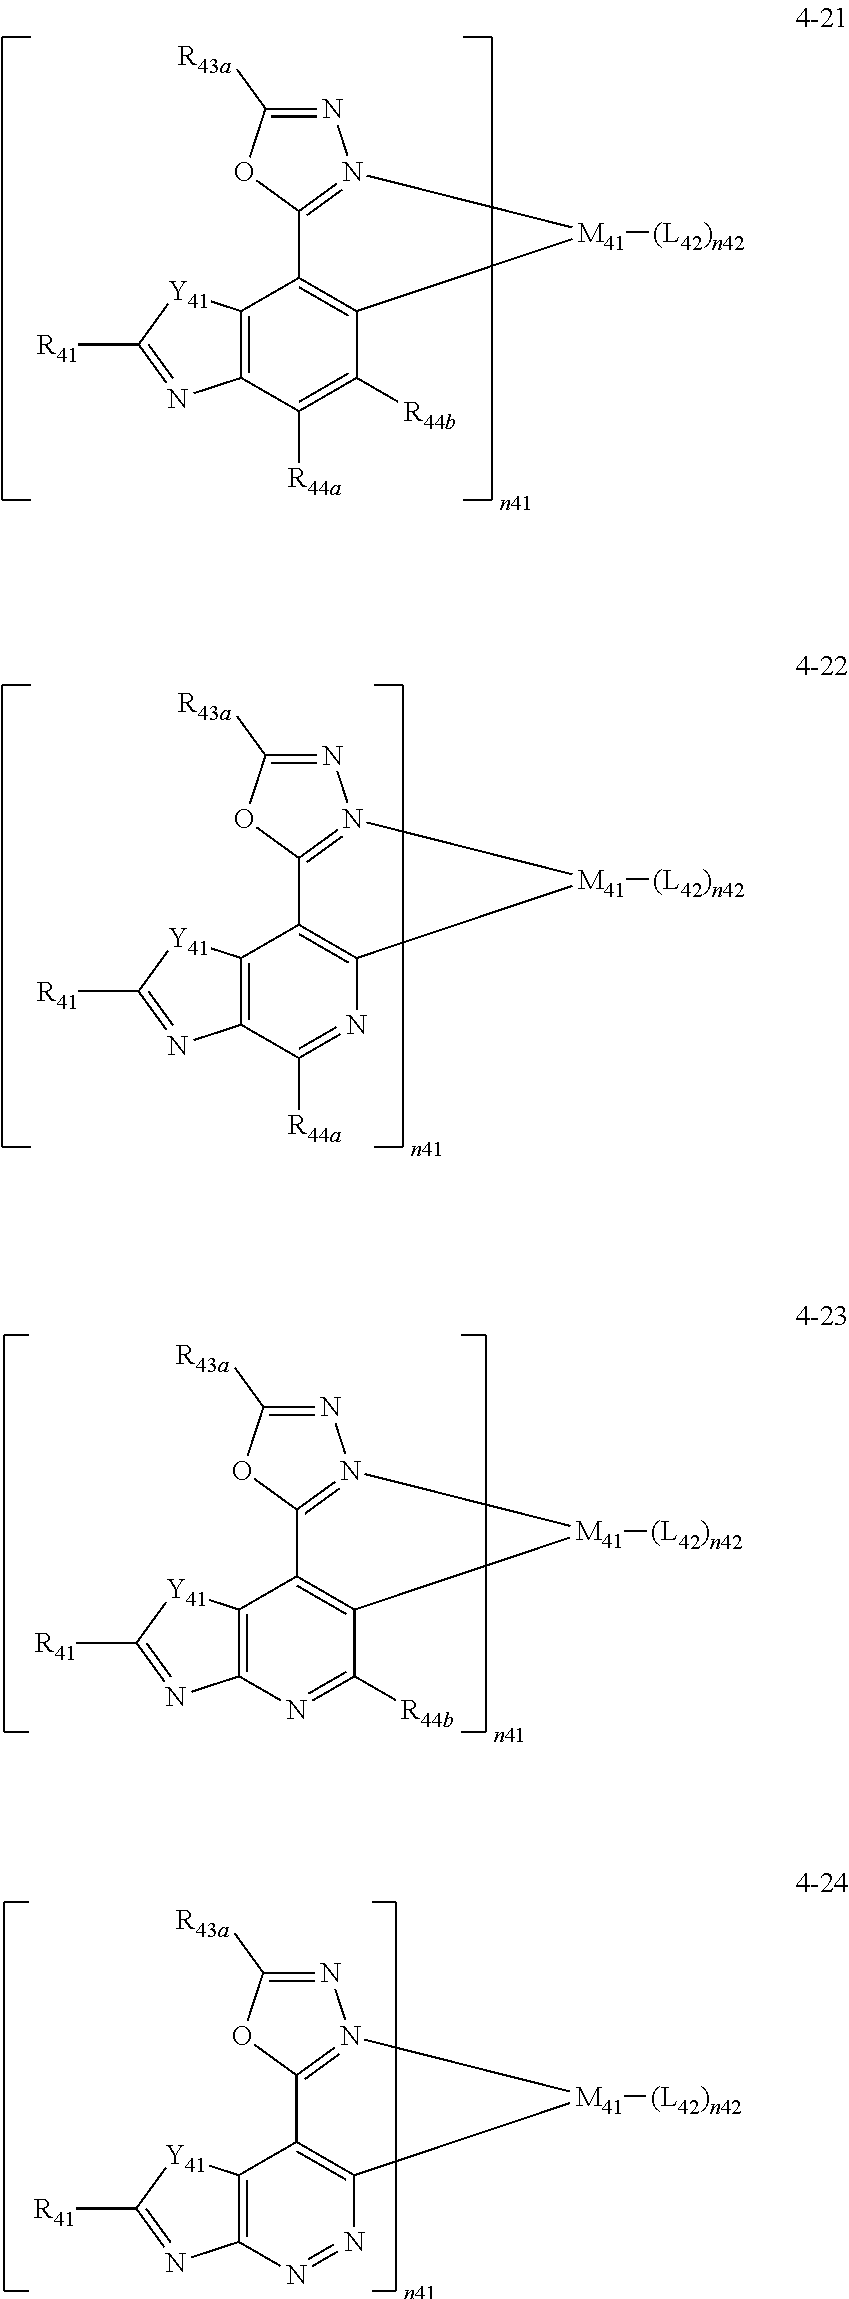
N1=C([R43a])OC2=N1[M41]([(L42)n42])C1=C2C2=C(C([R44a])=C1[R44b])N=C([R41])[Y41]2.N1=C([R43a])OC2=N1[M41]([(L42)n42])C1=C2C2=C(N=C1[R44b])N=C([R41])[Y41]2.N1=C([R43a])OC2=N1[M41]([(L42)n42])C1=C2C2=C(N=N1)N=C([R41])[Y41]2.N1=C([R43a])OC2=N1[M41]([(L42)n42])C1=C2C2=C(C([R44a])=N1)N=C([R41])[Y41]2
